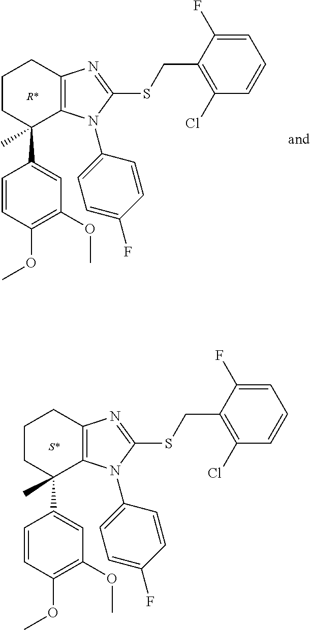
C1(OC)=C(OC)C=C(C2(C)C3=C(CCC2)N=C(SCC2=C(Cl)C=CC=C2F)N3C2=CC=C(F)C=C2)C=C1.C1(OC)=C(OC)C=C(C2(C)C3=C(CCC2)N=C(SCC2=C(Cl)C=CC=C2F)N3C2=CC=C(F)C=C2)C=C1
